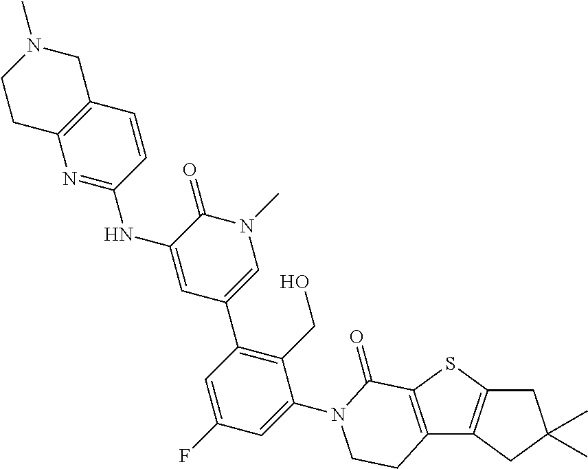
C12=C(C=CC(NC3=CC(C4=C(CO)C(N5C(=O)C6=C(C7=C(S6)CC(C)(C)C7)CC5)=CC(F)=C4)=CN(C)C3=O)=N1)CN(C)CC2
